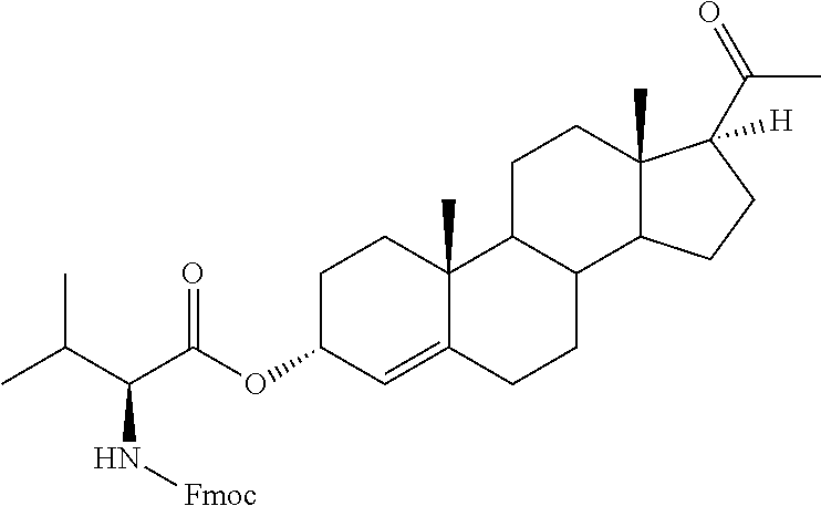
C1C(OC(C(C(C)C)N[Fmoc])=O)C=C2C(C)(C1)C1C(CC2)C2C(C)(CC1)C(C(=O)C)([H])CC2
